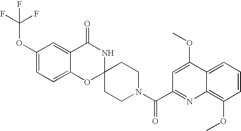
C1(OC(F)(F)F)=CC=C2C(=C1)C(=O)NC1(O2)CCN(C(=O)C2=NC3=C(OC)C=CC=C3C(OC)=C2)CC1
